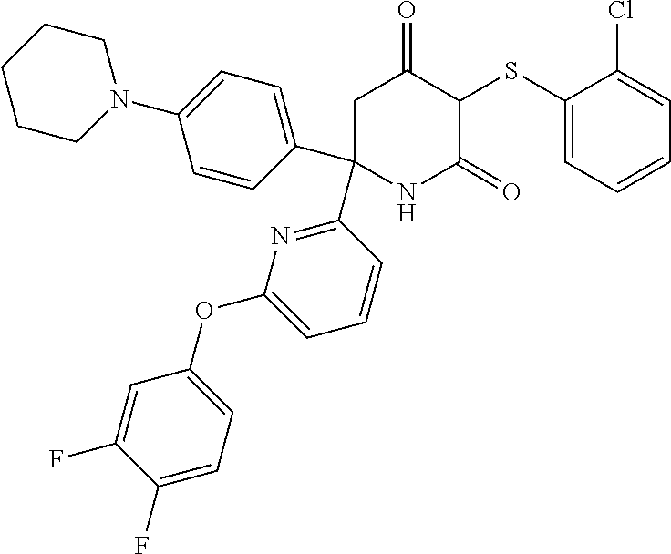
C1C(C2=NC(OC3=CC=C(F)C(F)=C3)=CC=C2)(C2=CC=C(N3CCCCC3)C=C2)NC(=O)C(SC2=CC=CC=C2Cl)C1=O
